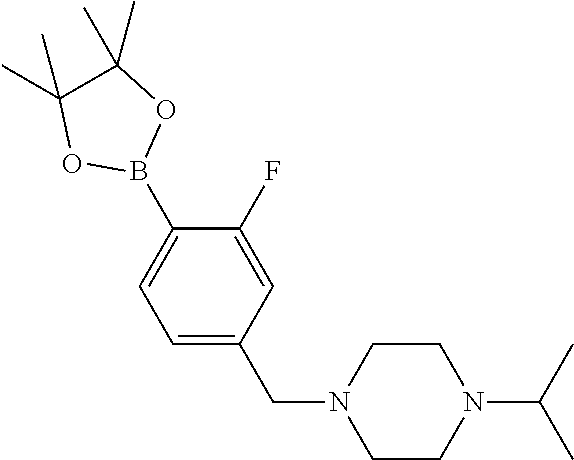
C1(B2OC(C)(C)C(C)(C)O2)=CC=C(CN2CCN(C(C)C)CC2)C=C1F
